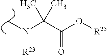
CN(C(C(O[R25])=O)(C)C)[R23]
